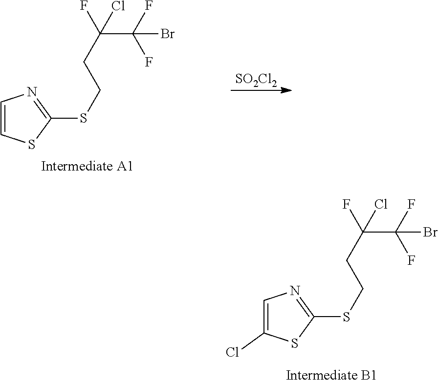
C1=CSC(SCCC(F)(C(F)(F)Br)Cl)=N1.[SO2Cl2].C1=C(Cl)SC(SCCC(F)(C(F)(F)Br)Cl)=N1
